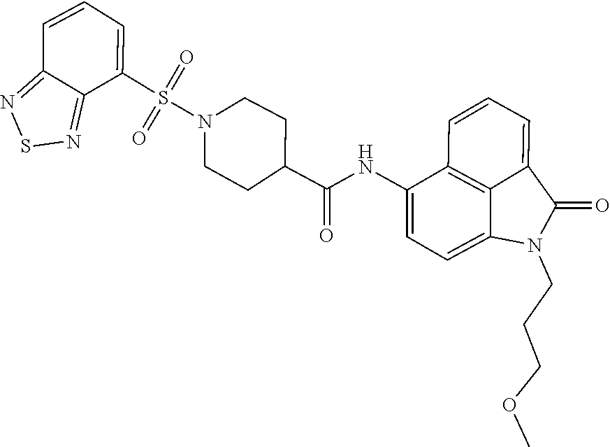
C1(C(NC2=CC=C3C4=C2C=CC=C4C(=O)N3CCCOC)=O)CCN(S(C2=CC=CC3=NSN=C23)(=O)=O)CC1
